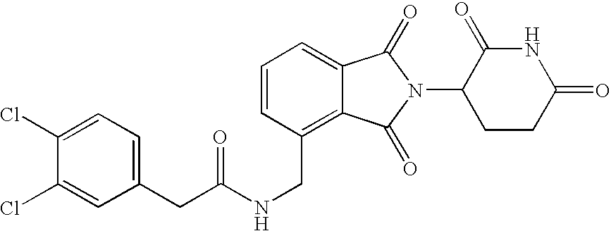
C1=CC(CNC(CC2=CC=C(Cl)C(Cl)=C2)=O)=C2C(=C1)C(=O)N(C1CCC(=O)NC1=O)C2=O
